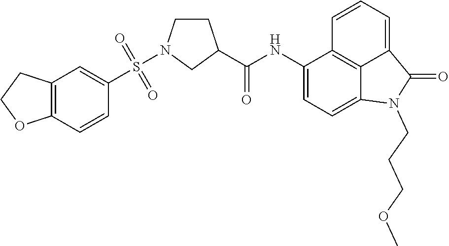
C1(NC(=O)C2CCN(S(C3=CC4=C(C=C3)OCC4)(=O)=O)C2)=CC=C2C3=C1C=CC=C3C(=O)N2CCCOC
